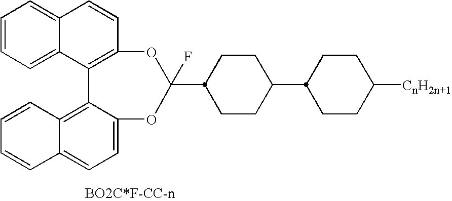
C1=CC=C2C(=C1)C=CC1=C2C2=C3C(=CC=C2OC(F)(C2CCC(C4CCC([CnH2n+1])CC4)CC2)O1)C=CC=C3
